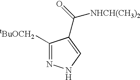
C1([tBuOCH2])=NNC=C1C(=O)[NHCH(CH3)2]
